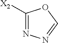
N1=C([X2])OC=N1
